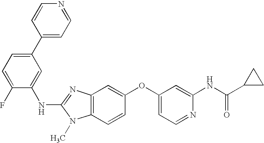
C1(C2=CC=NC=C2)=CC=C(F)C(NC2=NC3=C(N2C)C=CC(OC2=CC=NC(NC(C4CC4)=O)=C2)=C3)=C1
